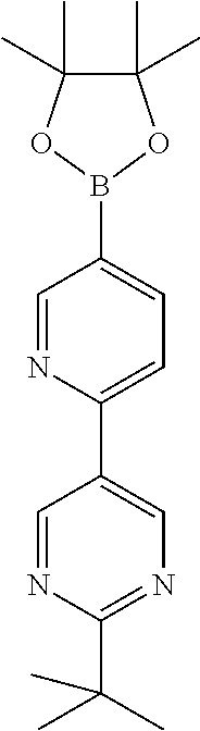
C1(C2=CC=C(B3OC(C)(C)C(C)(C)O3)C=N2)=CN=C(C(C)(C)C)N=C1
